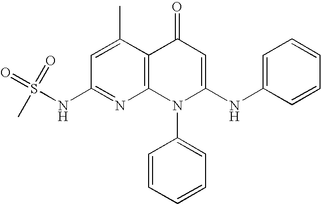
C1(NS(=O)(=O)C)=NC2=C(C(C)=C1)C(=O)C=C(NC1=CC=CC=C1)N2C1=CC=CC=C1
